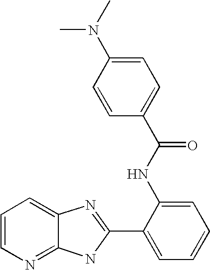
C12=NC=CC=C1N=C(C1=CC=CC=C1NC(=O)C1=CC=C(N(C)C)C=C1)N2
